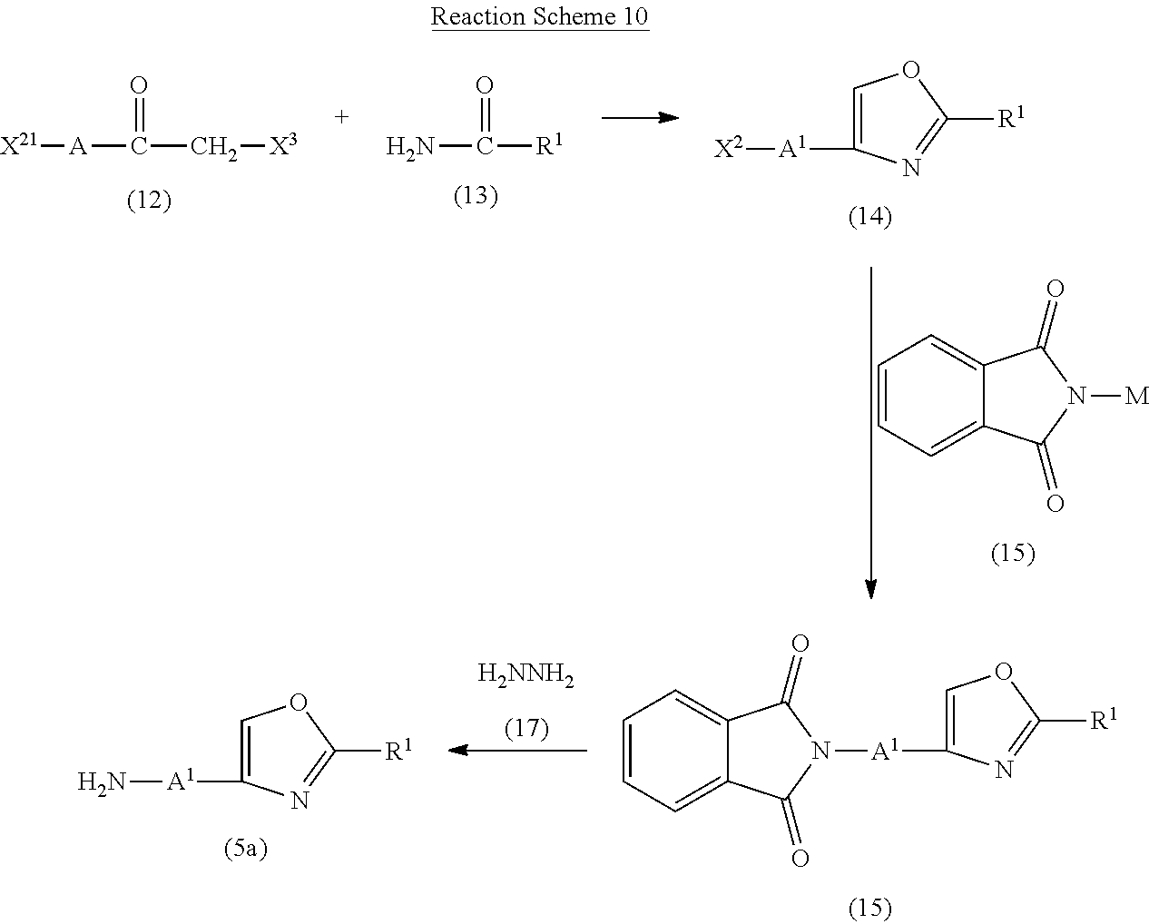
[A1](C1=COC([R1])=N1)N1C(=O)C2=CC=CC=C2C1=O.[H2NNH2].[A1](C1=COC([R1])=N1)N.[X21][A]C(=O)C[X3].NC(=O)[R1].[A1](C1=COC([R1])=N1)[X2].C1=CC=C2C(=C1)C(=O)N([M])C2=O
